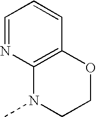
C1=NC2=C(C=C1)OCCN2C
